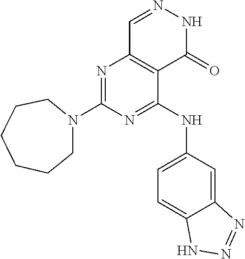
N1=C(N2CCCCCC2)N=C(NC2=CC=C3C(=C2)N=NN3)C2=C1C=NNC2=O
